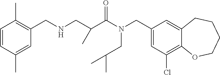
C1(CN(CC(C)C)C(=O)C(C)CNCC2=C(C)C=CC(C)=C2)=CC(Cl)=C2C(=C1)CCCCO2
